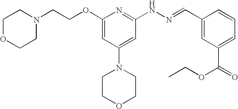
N1(CCOC2=CC(N3CCOCC3)=CC(NN=CC3=CC(C(=O)OCC)=CC=C3)=N2)CCOCC1
